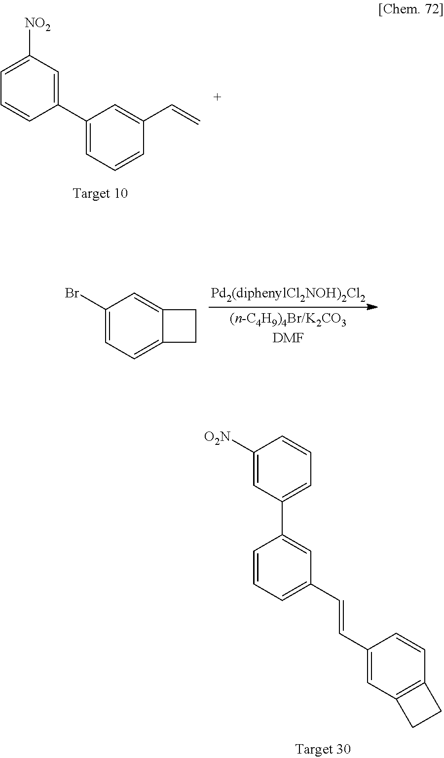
C1([O2N])=CC(C2=CC(C=CC3=CC4=C(C=C3)CC4)=CC=C2)=CC=C1.C1=C([NO2])C=C(C2=CC=CC(C=C)=C2)C=C1.C1(Br)=CC=C2C(=C1)CC2
